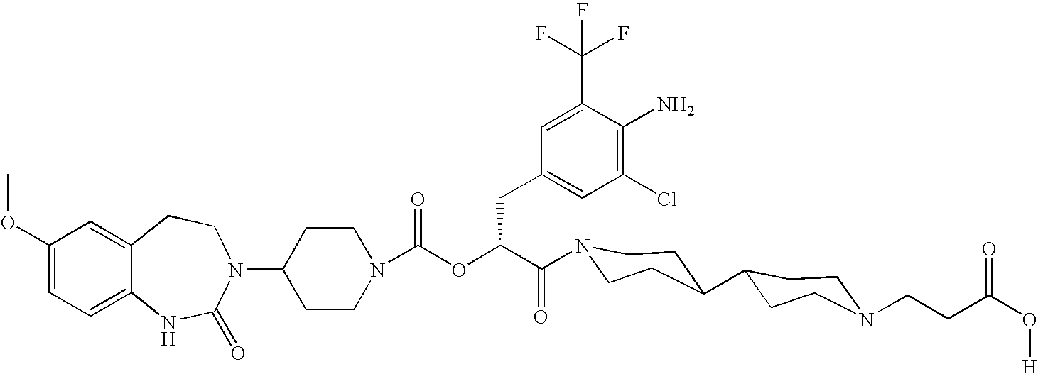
C12=CC(OC)=CC=C1NC(=O)N(C1CCN(C(=O)OC(C(=O)N3CCC(C4CCN(CCC(O[H])=O)CC4)CC3)CC3=CC(Cl)=C(N)C(C(F)(F)F)=C3)CC1)CC2
